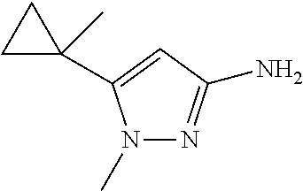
N1(C)N=C(N)C=C1C1(C)CC1
